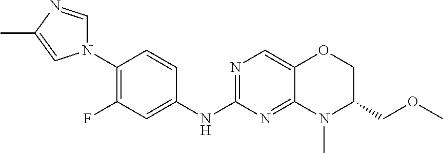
N1(C2=C(F)C=C(NC3=NC=C4C(=N3)N(C)C(COC)CO4)C=C2)C=NC(C)=C1
